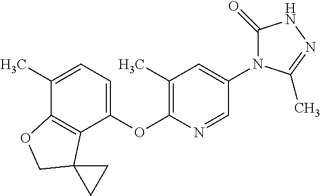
C12=C(C(OC3=C(C)C=C(N4C(=O)NN=C4C)C=N3)=CC=C1C)C1(CO2)CC1
